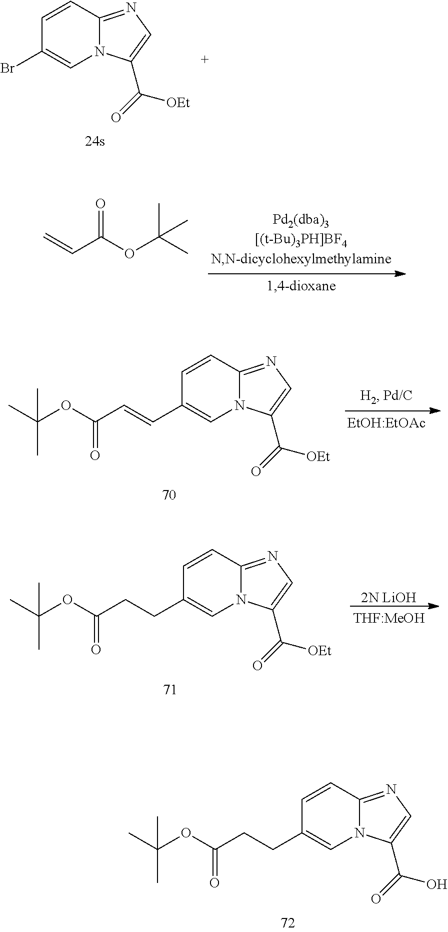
C12=NC=C(C(=O)[OEt])N1C=C(Br)C=C2.C=CC(OC(C)(C)C)=O.C(=CC(OC(C)(C)C)=O)C1=CN2C(=NC=C2C(=O)[OEt])C=C1.C(CC(OC(C)(C)C)=O)C1=CN2C(=NC=C2C(=O)[OEt])C=C1.[2N LiOH].C(CC(OC(C)(C)C)=O)C1=CN2C(=NC=C2C(=O)O)C=C1
